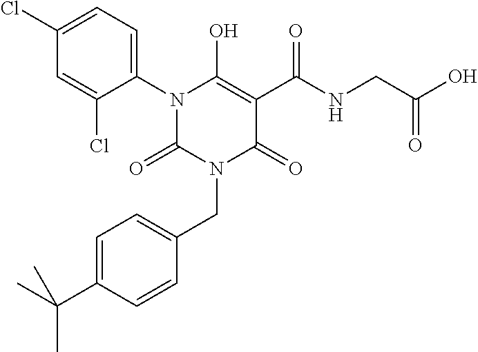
N1(C2=CC=C(Cl)C=C2Cl)C(=O)N(CC2=CC=C(C(C)(C)C)C=C2)C(=O)C(C(NCC(O)=O)=O)=C1O
